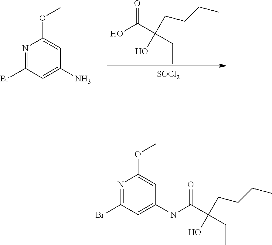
N1=C(Br)C=C(N)C=C1OC.OC(C(CC)(O)CCCC)=O.[SOCl2].N1=C(Br)C=C(NC(C(CC)(O)CCCC)=O)C=C1OC
